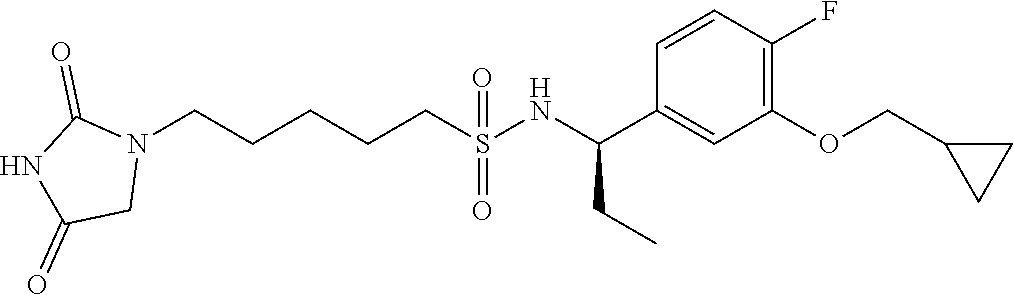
N1(CCCCCS(NC(C2=CC(OCC3CC3)=C(F)C=C2)CC)(=O)=O)C(=O)NC(=O)C1
